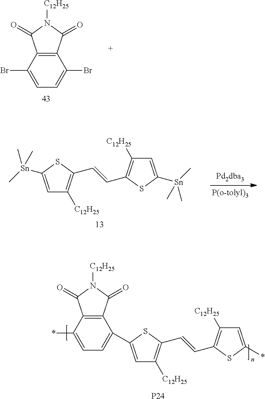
C1(Br)=CC=C(Br)C2=C1C(=O)N([C12H25])C2=O.C(=CC1=C([C12H25])C=C([Sn](C)(C)C)S1)C1=C([C12H25])C=C([Sn](C)(C)C)S1.C(=CC1=C([C12H25])C=C(*)S1)C1=C([C12H25])C=C(C2=CC=C(*)C3=C2C(=O)N([C12H25])C3=O)S1.[P24]
